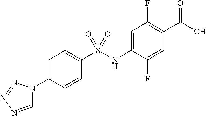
C1=C(NS(C2=CC=C(N3C=NN=N3)C=C2)(=O)=O)C(F)=CC(C(O)=O)=C1F
